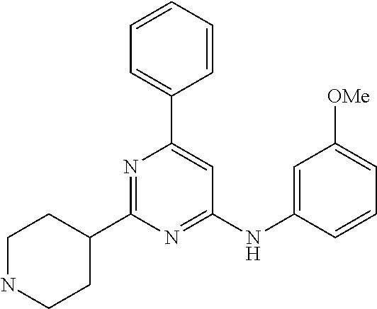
C1=C(C2=CC(NC3=CC([OMe])=CC=C3)=NC(C3CCNCC3)=N2)C=CC=C1
